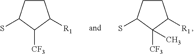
C1CC(S)C([CF3])(C)C1[R1].C1CC(S)C([CF3])C1[R1]
